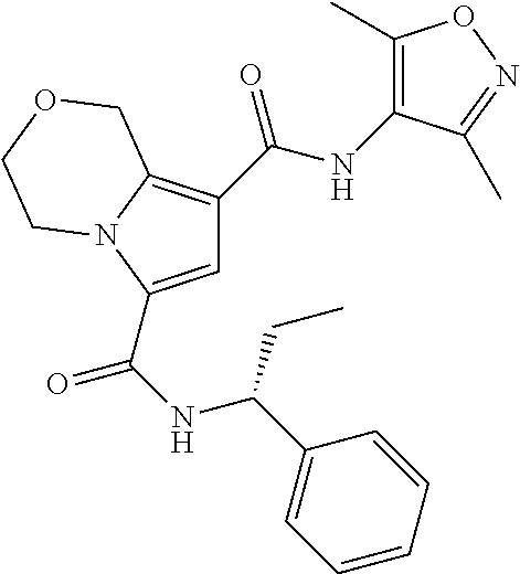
C1=C(C(NC(CC)C2=CC=CC=C2)=O)N2C(=C1C(NC1=C(C)ON=C1C)=O)COCC2
